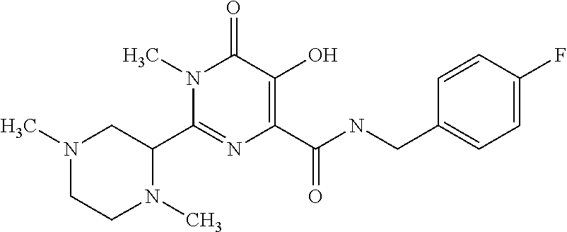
N1(C)C(C2=NC(C(NCC3=CC=C(F)C=C3)=O)=C(O)C(=O)N2C)CN(C)CC1
